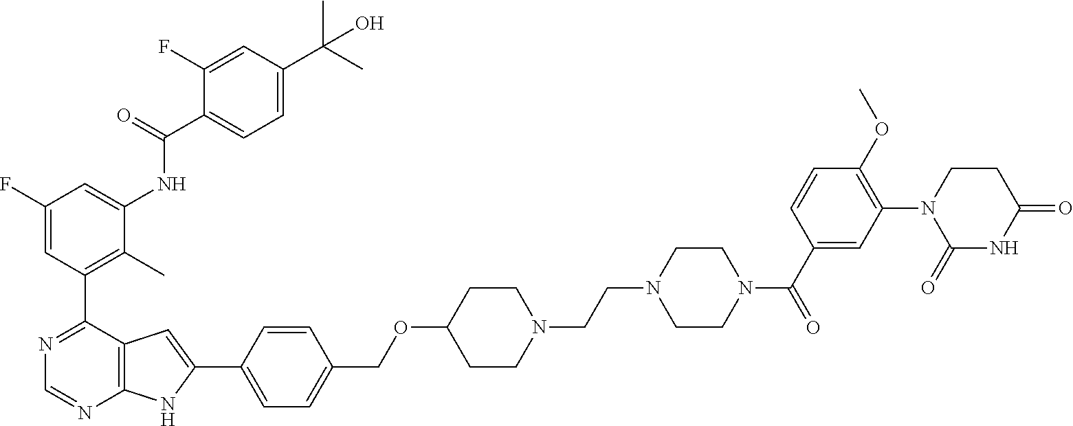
N1=C(C2=C(C)C(NC(=O)C3=CC=C(C(C)(C)O)C=C3F)=CC(F)=C2)C2=C(N=C1)NC(C1=CC=C(COC3CCN(CCN4CCN(C(C5=CC(N6C(=O)NC(=O)CC6)=C(OC)C=C5)=O)CC4)CC3)C=C1)=C2
